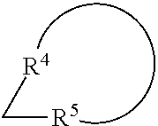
C([R4])[R5]
